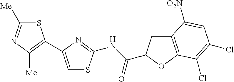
C1([Me])=NC([Me])=C(C2=CSC(NC(=O)C3CC4=C(O3)C(Cl)=C(Cl)C=C4[O2N])=N2)S1
